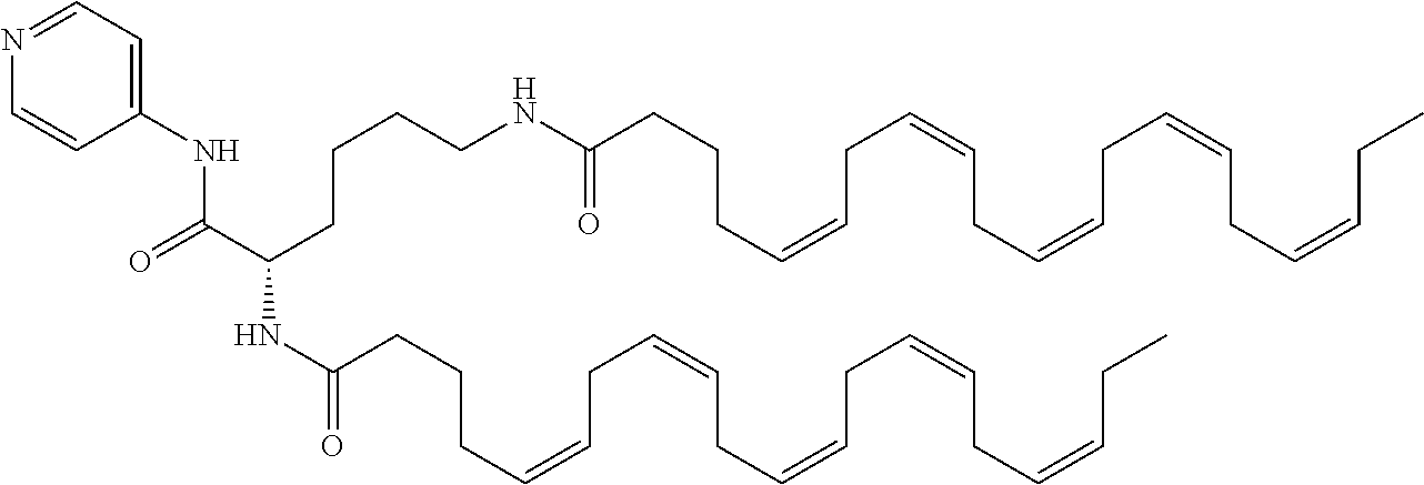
N1=CC=C(NC(C(CCCCNC(CCCC=CCC=CCC=CCC=CCC=CCC)=O)NC(=O)CCCC=CCC=CCC=CCC=CCC=CCC)=O)C=C1
